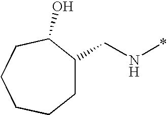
C1C(CN*)C(O)CCCC1
